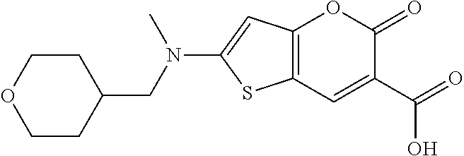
C12=C(C=C(C(O)=O)C(=O)O1)SC(N(CC1CCOCC1)C)=C2
